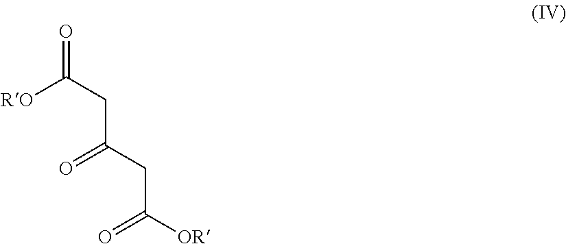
[RO]C(CC(CC(=O)[OR])=O)=O
